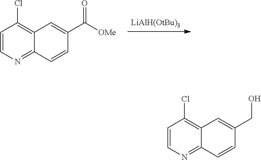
[LiAlH(OtBu)3].C1=CN=C2C(=C1Cl)C=C(C([OMe])=O)C=C2.C1=CN=C2C(=C1Cl)C=C(CO)C=C2
